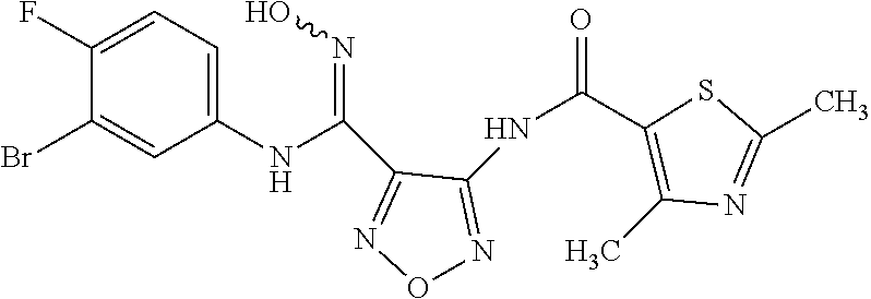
C1(NC(=NO)C2=NON=C2NC(=O)C2=C(C)N=C(C)S2)=CC=C(F)C(Br)=C1
